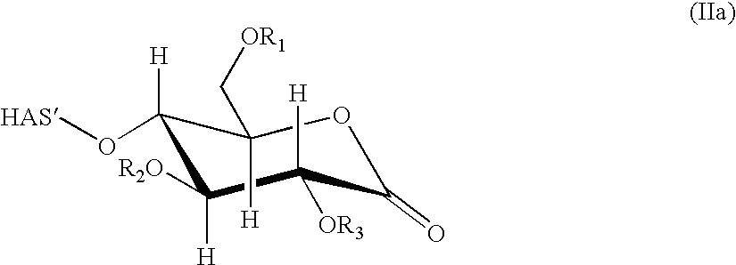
C1(O[HAS])([H])C([R2O])([H])C([H])([OR3])C(=O)OC1([H])C[OR1]
